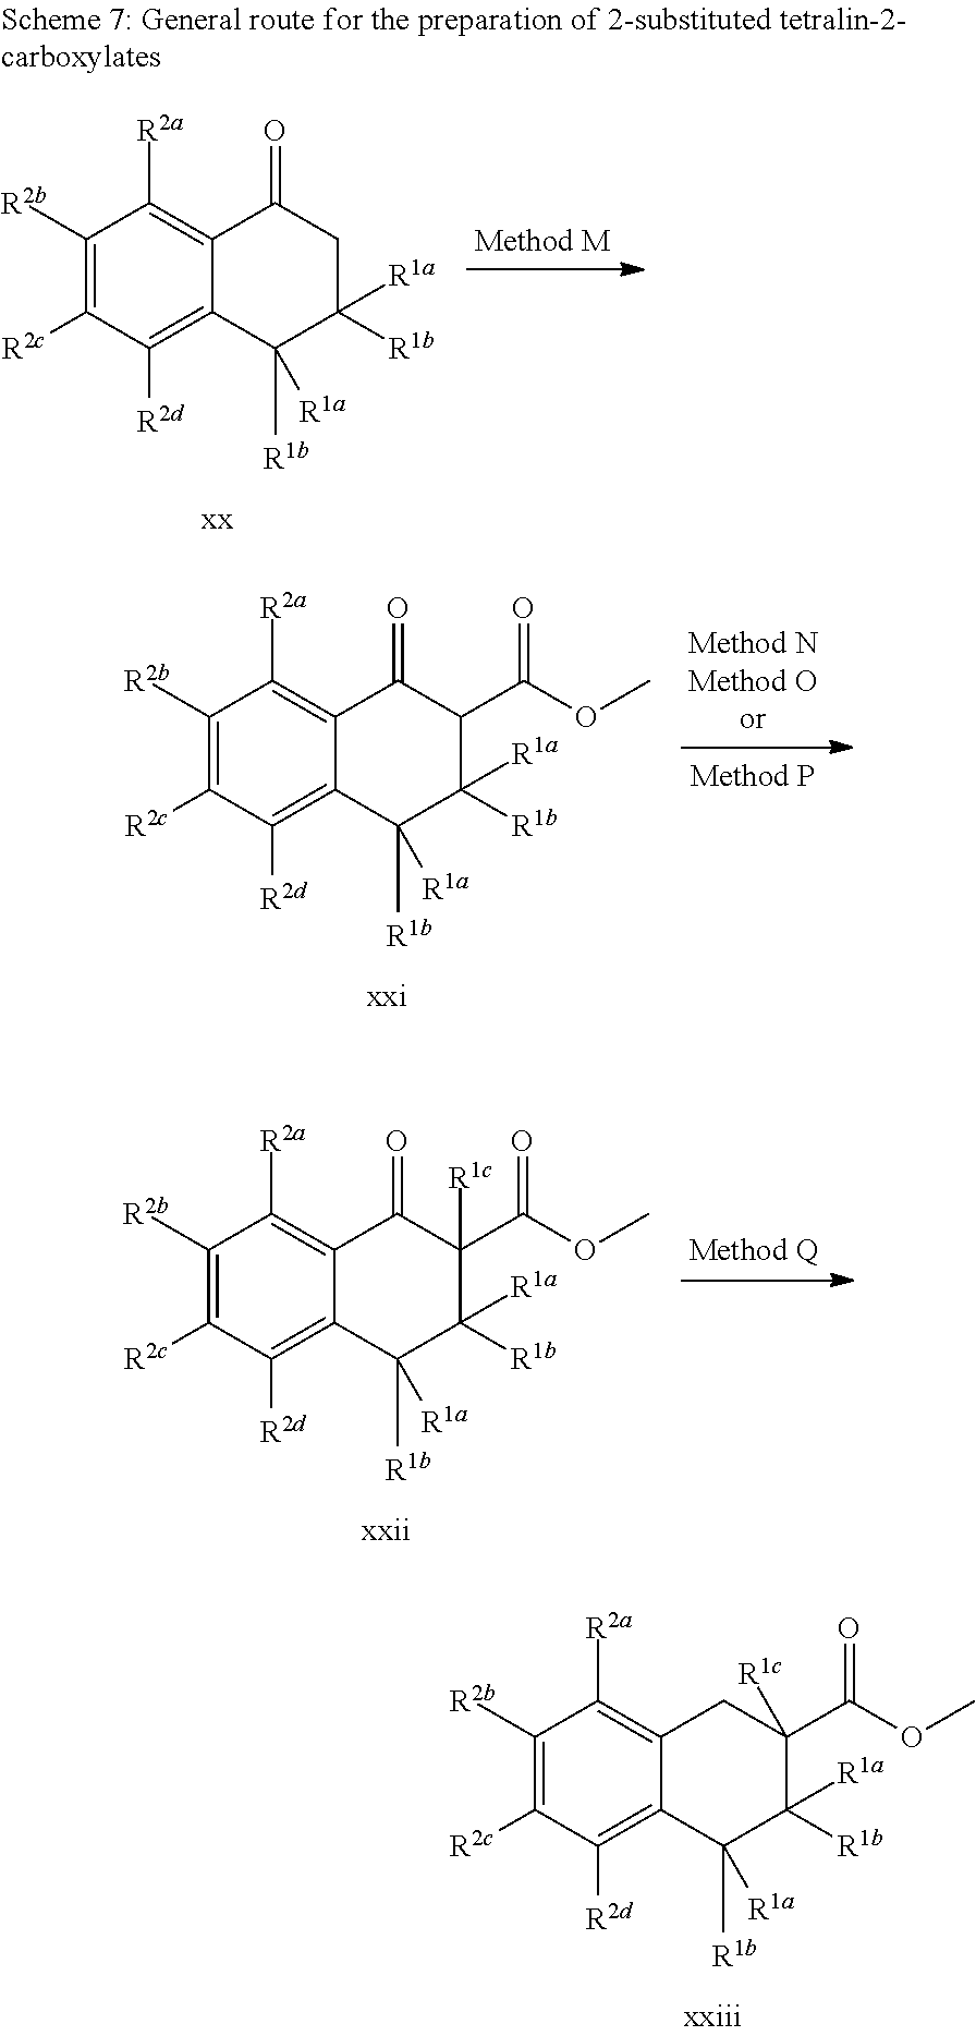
C1([R2b])=C([R2c])C([R2d])=C2C(=C1[R2a])C(=O)CC([R1b])([R1a])C2([R1b])[R1a].C1([R2b])=C([R2c])C([R2d])=C2C(=C1[R2a])C(=O)C(C(OC)=O)C([R1b])([R1a])C2([R1b])[R1a].C1([R2b])=C([R2c])C([R2d])=C2C(=C1[R2a])C(=O)C(C(OC)=O)([R1c])C([R1b])([R1a])C2([R1b])[R1a].C1([R2b])=C([R2c])C([R2d])=C2C(=C1[R2a])CC(C(OC)=O)([R1c])C([R1b])([R1a])C2([R1b])[R1a]
